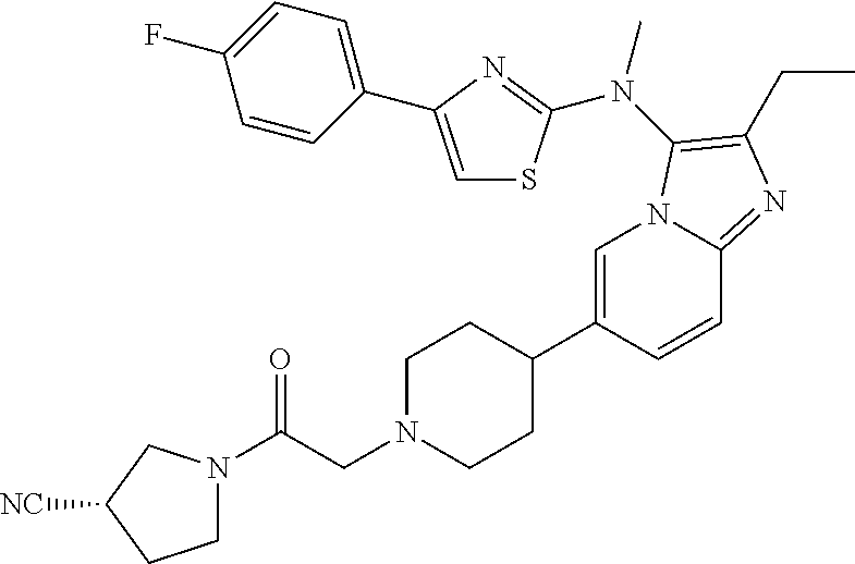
C1=C(C2CCN(CC(=O)N3CCC([NC])C3)CC2)C=CC2=NC(CC)=C(N(C)C3=NC(C4=CC=C(F)C=C4)=CS3)N12
